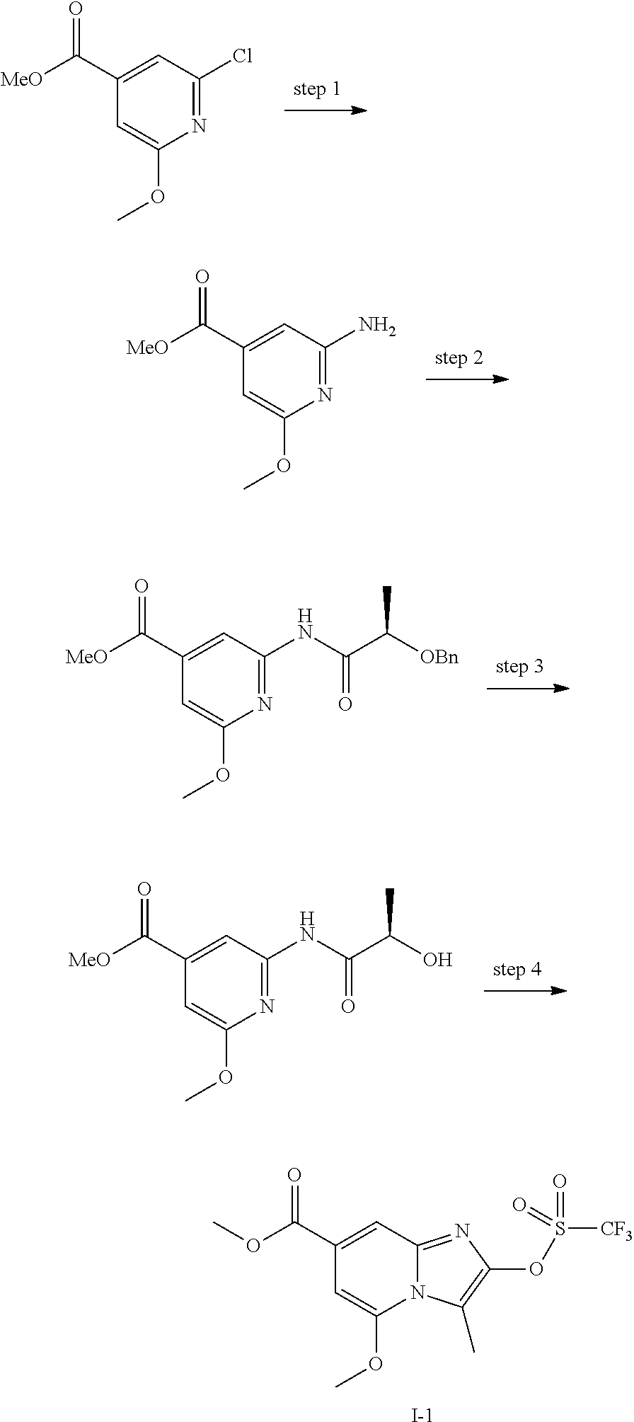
C1=C(OC)N=C(Cl)C=C1C(=O)[MeO].C1=C(OC)N=C(N)C=C1C(=O)[MeO].C1=C(OC)N=C(NC(=O)C(C)[OBn])C=C1C(=O)[MeO].C1(C(OC)=O)=CC2=NC(OS(=O)(=O)[CF3])=C(C)N2C(OC)=C1.[I-].C1=C(OC)N=C(NC(=O)C(C)O)C=C1C(=O)[MeO]
